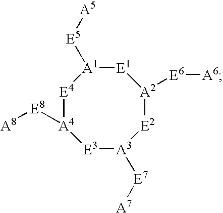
[A4]1([E8][A8])[E3][A3]([E7][A7])[E2][A2]([E6][A6])[E1][A1]([E5][A5])[E4]1
